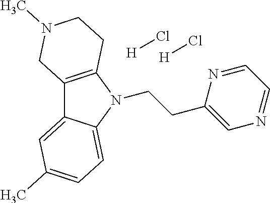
C12=C(N(CCC3=CN=CC=N3)C3=CC=C(C)C=C13)CCN(C)C2.[H]Cl.[H]Cl
